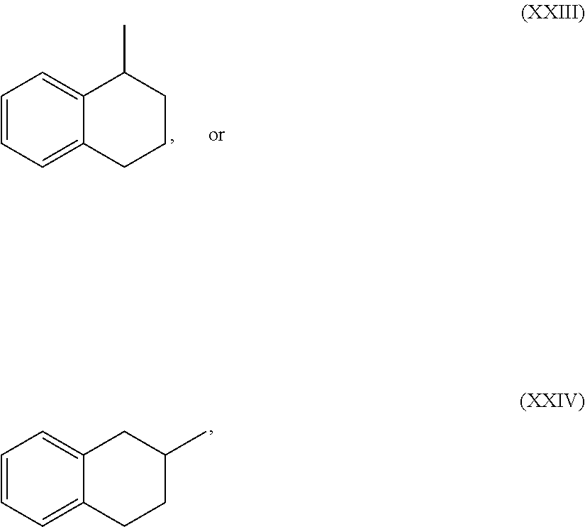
C1=CC=C2C(=C1)C(C)CCC2.C1=CC=C2C(=C1)CC(C)CC2
